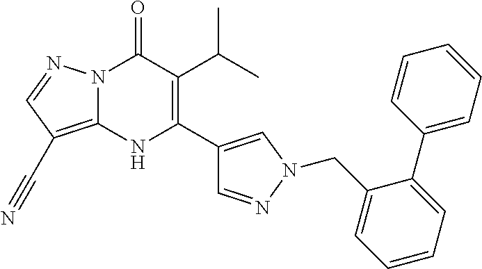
N12C(=C(C#N)C=N1)NC(C1=CN(CC3=CC=CC=C3C3=CC=CC=C3)N=C1)=C(C(C)C)C2=O
